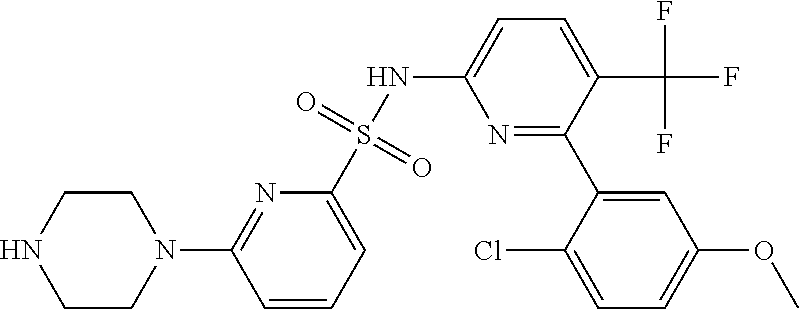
C1CN(C2=NC(S(NC3=CC=C(C(F)(F)F)C(C4=CC(OC)=CC=C4Cl)=N3)(=O)=O)=CC=C2)CCN1
